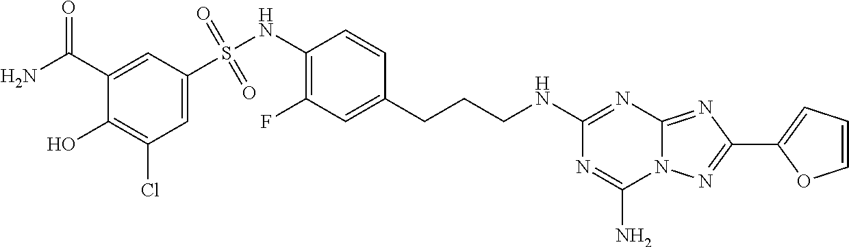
C1(C(N)=O)=CC(S(NC2=C(F)C=C(CCCNC3=NC4=NC(C5=CC=CO5)=NN4C(N)=N3)C=C2)(=O)=O)=CC(Cl)=C1O
